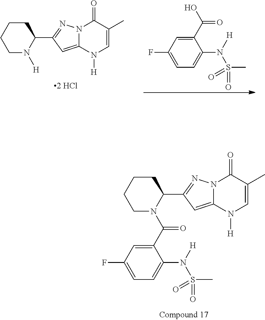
N1([H])C(C2=NN3C(=C2)N([H])C=C(C)C3=O)CCCC1.C1=C(N(S(C)(=O)=O)[H])C(C(O)=O)=CC(F)=C1.N1(C(C2=CC(F)=CC=C2N(S(C)(=O)=O)[H])=O)C(C2=NN3C(=C2)N([H])C=C(C)C3=O)CCCC1
